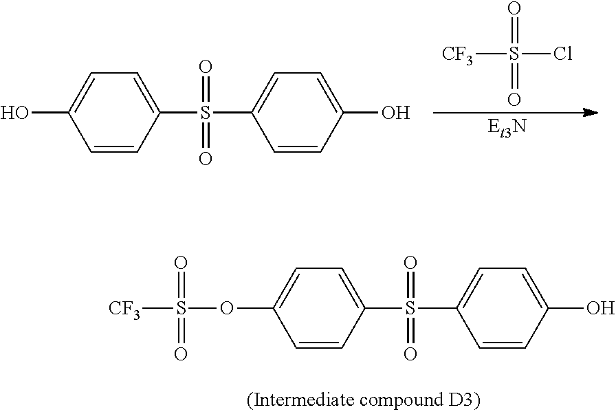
C1=CC(S(C2=CC=C(O)C=C2)(=O)=O)=CC=C1O.[CF3]S(Cl)(=O)=O.[Et3N].C1=CC(S(C2=CC=C(O)C=C2)(=O)=O)=CC=C1OS([CF3])(=O)=O
